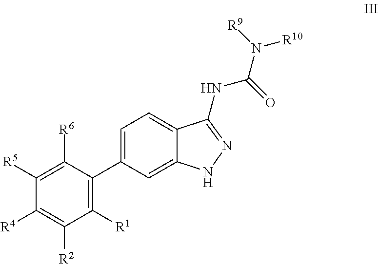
C1=C(C2=C([R1])C([R2])=C([R4])C([R5])=C2[R6])C=C2C(=C1)C(NC(N([R9])[R10])=O)=NN2
